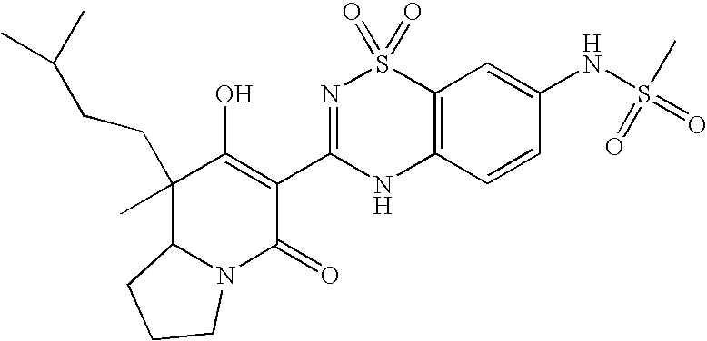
N12C(=O)C(C3=NS(=O)(=O)C4=C(N3)C=CC(NS(=O)(C)=O)=C4)=C(O)C(C)(CCC(C)C)C1CCC2
